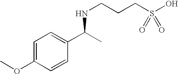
COC1=CC=C(C(C)NCCCS(O)(=O)=O)C=C1
